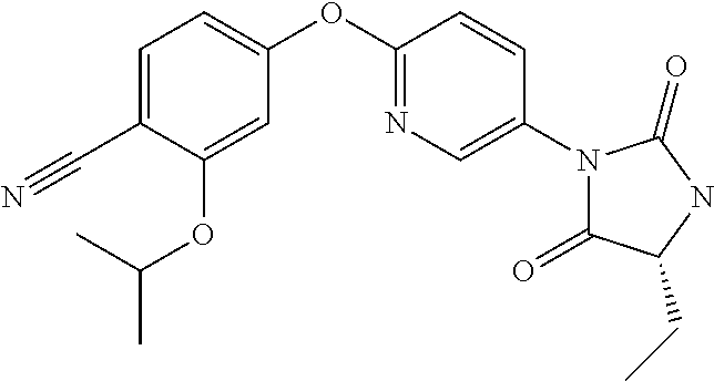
C1(C#N)=CC=C(OC2=NC=C(N3C(=O)C(CC)NC3=O)C=C2)C=C1OC(C)C
